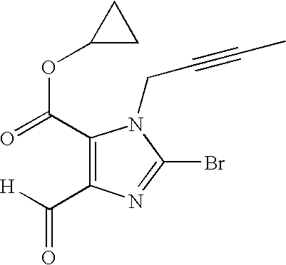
C1(C(=O)OC2CC2)=C(C([H])=O)N=C(Br)N1CC#CC
